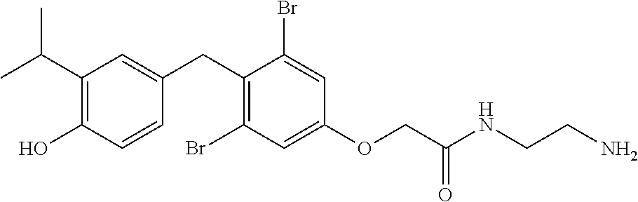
C1(CC2=CC(C(C)C)=C(O)C=C2)=C(Br)C=C(OCC(NCCN)=O)C=C1Br
